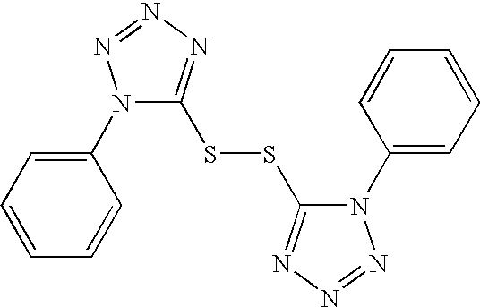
C1=CC=CC(N2C(SSC3=NN=NN3C3=CC=CC=C3)=NN=N2)=C1
